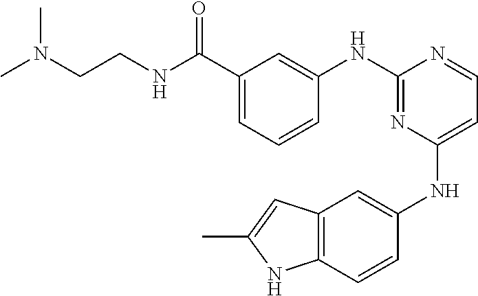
N(CCNC(C1=CC=CC(NC2=NC(NC3=CC4=C(C=C3)NC(C)=C4)=CC=N2)=C1)=O)(C)C
